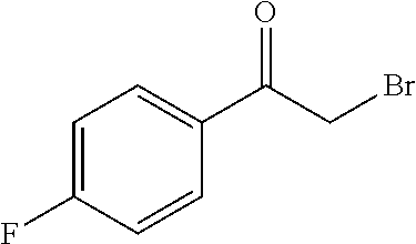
C1=CC(F)=CC=C1C(CBr)=O
